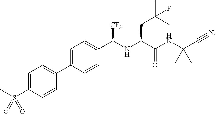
CS(C1=CC=C(C2=CC=C(C(NC(C(NC3(C#N)CC3)=O)CC(C)(C)F)[CF3])C=C2)C=C1)(=O)=O
